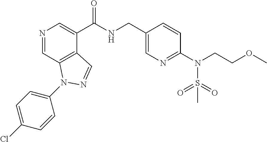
N1=CC2=C(C(C(NCC3=CN=C(N(CCOC)S(=O)(=O)C)C=C3)=O)=C1)C=NN2C1=CC=C(Cl)C=C1
